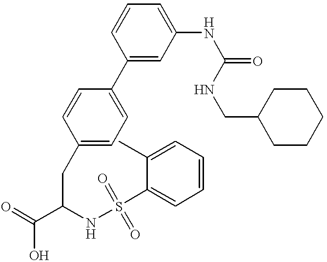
C1(C2=CC=C(CC(C(=O)O)NS(C3=CC=CC=C3C)(=O)=O)C=C2)=CC(NC(=O)NCC2CCCCC2)=CC=C1
